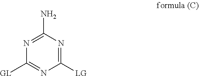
C1([LG])=NC(N)=NC([GL])=N1
